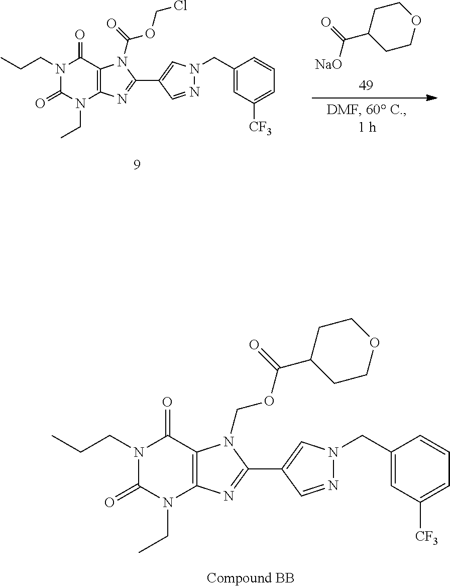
C1(CN2N=CC(C3=NC4=C(N3COC(=O)C3CCOCC3)C(=O)N(CCC)C(=O)N4CC)=C2)=CC([CF3])=CC=C1.C1(CN2N=CC(C3=NC4=C(N3C(=O)OCCl)C(=O)N(CCC)C(=O)N4CC)=C2)=CC([CF3])=CC=C1.C1COCCC1C(=O)[NaO]
